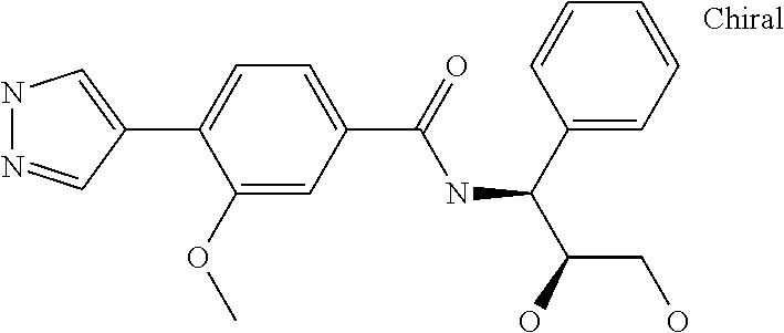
C1(C2=CNN=C2)=CC=C(C(=O)NC(C2=CC=CC=C2)C(O)CO)C=C1OC
